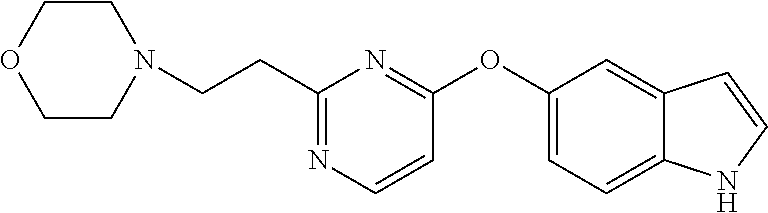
C1=C(OC2=NC(CCN3CCOCC3)=NC=C2)C=C2C(=C1)NC=C2
